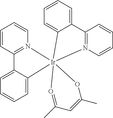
C1=CC2=N(C=C1)[Ir]13(C4=CC=CC=C24)(N2=C(C=CC=C2)C2=CC=CC=C21)OC(C)=CC(C)=O3
